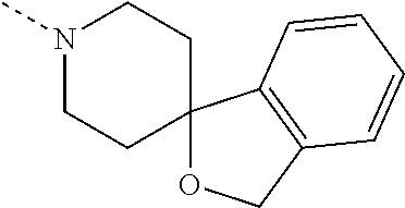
N1(C)CCC2(CC1)OCC1=C2C=CC=C1
